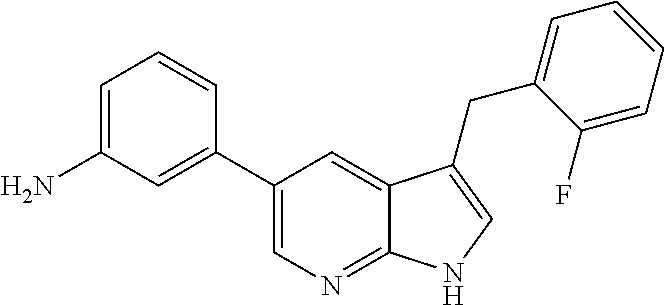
C12=NC=C(C3=CC(N)=CC=C3)C=C1C(CC1=CC=CC=C1F)=CN2
